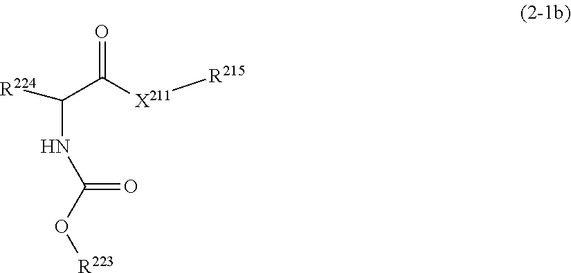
C(C([X211][R215])=O)(NC(O[R223])=O)[R224]
